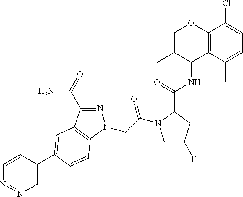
C1=CC(C2=CC3=C(N(CC(=O)N4CC(F)CC4C(=O)NC4C5=C(OCC4C)C(Cl)=CC=C5C)N=C3C(=O)N)C=C2)=CN=N1
